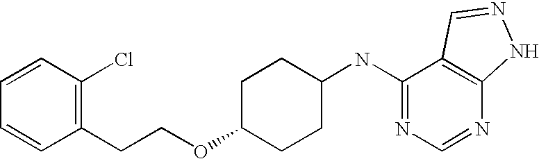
C1=CC(Cl)=C(CCOC2CCC(NC3=NC=NC4=C3C=NN4)CC2)C=C1
